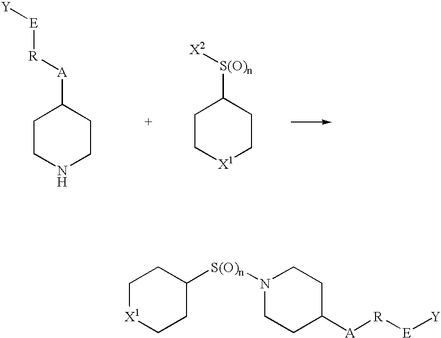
[X1]1CCC([S(O)n]N2CCC([A][R][E][Y])CC2)CC1.C1CNCCC1[A][R][E][Y].C1C[X1]CCC1[S(O)n][X2]
